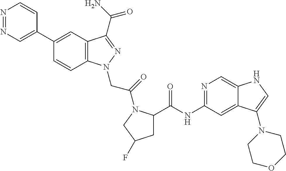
N1=NC=C(C2=CC3=C(C=C2)N(CC(=O)N2C(C(=O)NC4=NC=C5C(=C4)C(N4CCOCC4)=CN5)CC(F)C2)N=C3C(N)=O)C=C1
